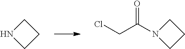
C1NCC1.C1N(C(CCl)=O)CC1
